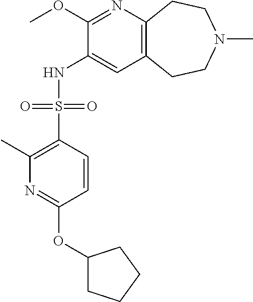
C1(OC)=NC2=C(C=C1NS(C1=C(C)N=C(OC3CCCC3)C=C1)(=O)=O)CCN(C)CC2
